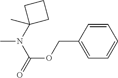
C1=CC(COC(N(C2(C)CCC2)C)=O)=CC=C1
